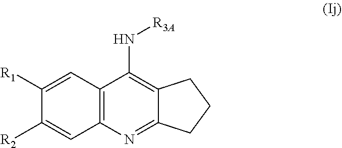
N(C1=C2C(=NC3=C1C=C([R1])C([R2])=C3)CCC2)[R3A]
